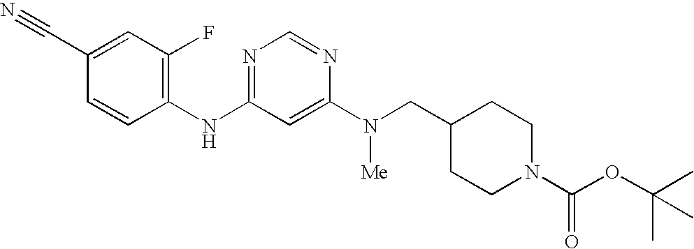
C1(C#N)=CC(F)=C(NC2=NC=NC(N([Me])CC3CCN(C(OC(C)(C)C)=O)CC3)=C2)C=C1
